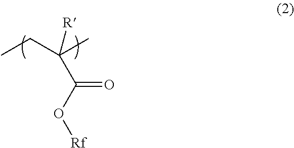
[Rf]OC(C([R])(CC)C)=O
